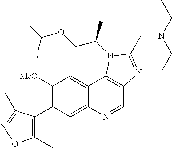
C1([MeO])=C(C2=C(C)ON=C2C)C=C2C(=C1)C1=C(C=N2)N=C(CN(CC)CC)N1C(COC(F)F)C
